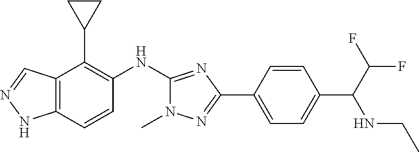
C12=C(C=CC(NC3=NC(C4=CC=C(C(C(F)F)NCC)C=C4)=NN3C)=C1C1CC1)NN=C2
